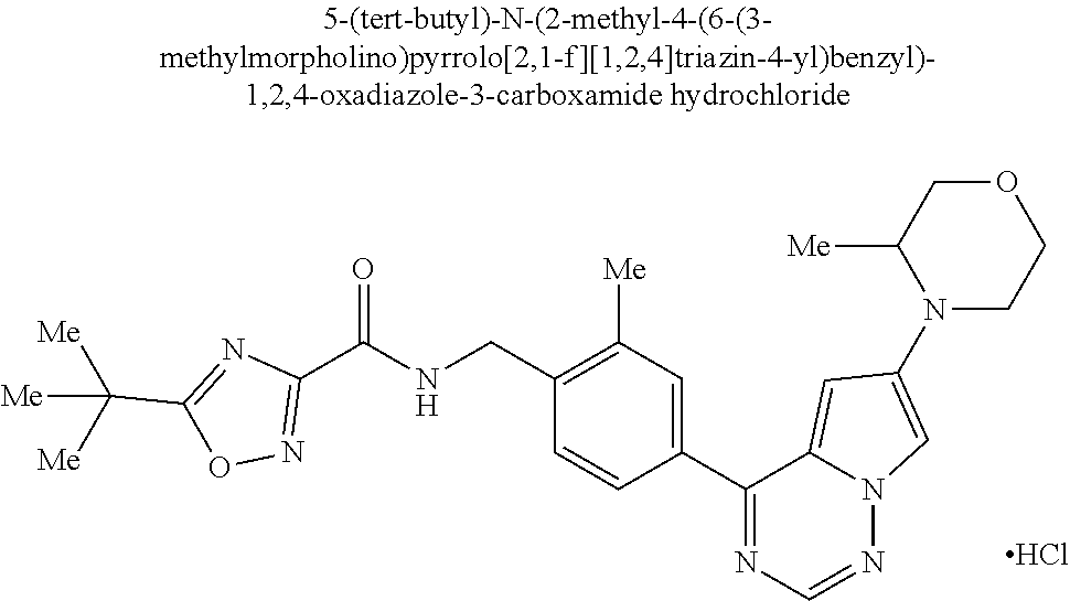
Cl.C1(C(NCC2=C([Me])C=C(C3=NC=NN4C3=CC(N3CCOCC3[Me])=C4)C=C2)=O)=NOC(C([Me])([Me])[Me])=N1
